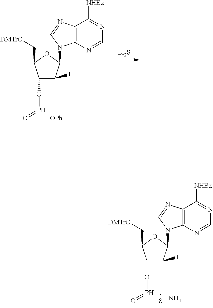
[Li2S].C1(OP=O)C(F)C(N2C3=C(N=C2)C([NHBz])=NC=N3)OC1C[DMTrO].[OPh].C1(OP=O)C(F)C(N2C3=C(N=C2)C([NHBz])=NC=N3)OC1C[DMTrO].S.N
